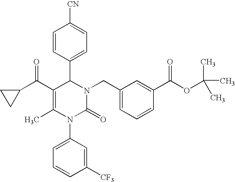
C1=CC(C2C(C(C3CC3)=O)=C(C)N(C3=CC=CC([CF3])=C3)C(=O)N2CC2=CC=CC(C(OC(C)(C)C)=O)=C2)=CC=C1[CN]
